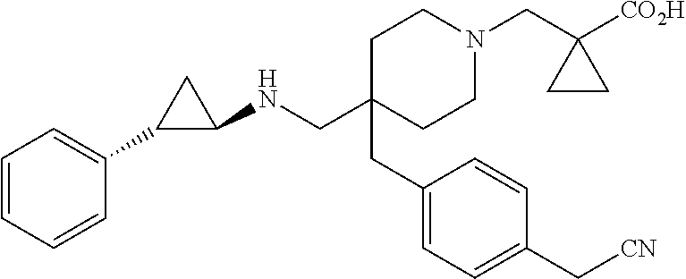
C(C1(CC2=CC=C(C[CN])C=C2)CCN(CC2([CO2H])CC2)CC1)NC1C(C2=CC=CC=C2)C1
